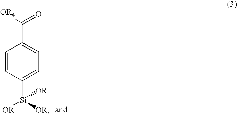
C1=CC([Si]([OR])([OR])[OR])=CC=C1C([OR4])=O
